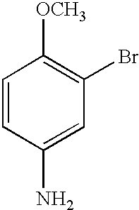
C1=CC(N)=CC(Br)=C1[OCH3]
